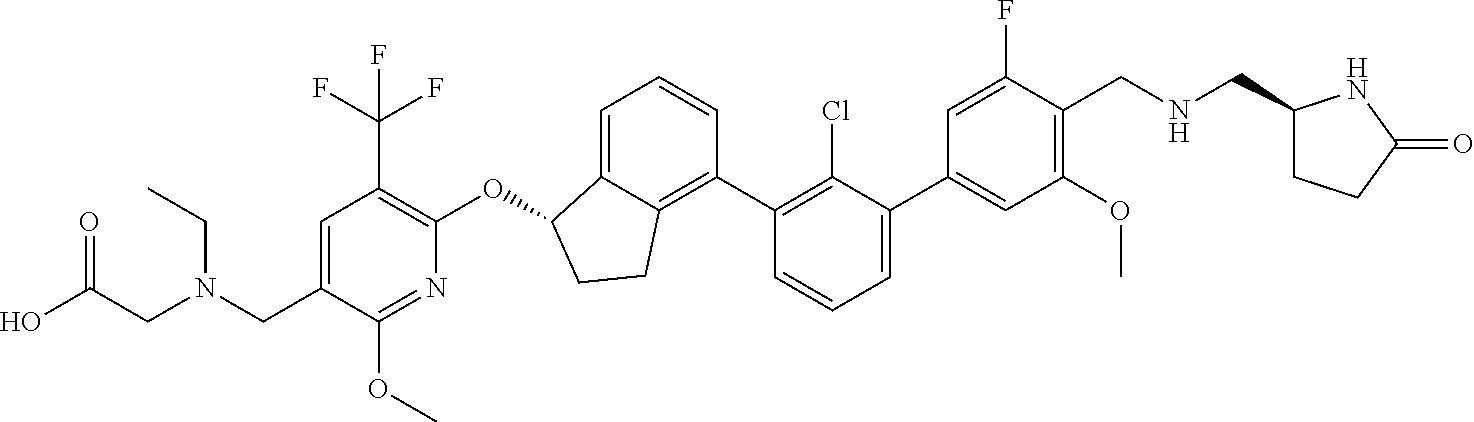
C1=C(C2=CC=CC(C3=C4C(=CC=C3)C(OC3=C(C(F)(F)F)C=C(CN(CC)CC(=O)O)C(OC)=N3)CC4)=C2Cl)C=C(F)C(CNCC2CCC(=O)N2)=C1OC
